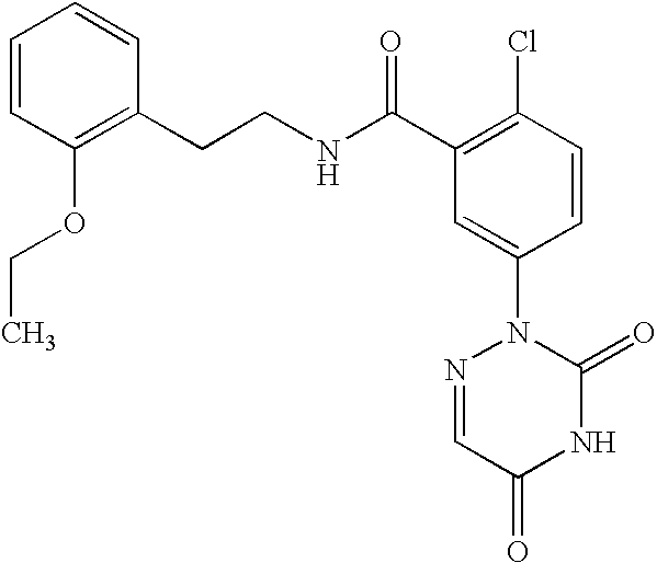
N(C(C1=C(Cl)C=CC(N2N=CC(=O)NC2=O)=C1)=O)CCC1=C(OCC)C=CC=C1
